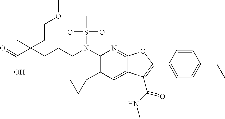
O=C(C(CCCN(C1=C(C2CC2)C=C2C(=N1)OC(C1=CC=C(CC)C=C1)=C2C(=O)NC)S(C)(=O)=O)(C)CCOC)O
